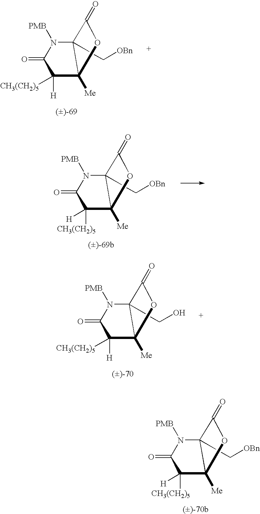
C12(C[OBn])N([PMB])C(=O)C([H])([CH3(CH2)5])C1([Me])OC2=O.C12(C[OBn])N([PMB])C(=O)C([CH3(CH2)5])([H])C1([Me])OC2=O.C12(CO)N([PMB])C(=O)C([H])([CH3(CH2)5])C1([Me])OC2=O.C12(C[OBn])N([PMB])C(=O)C([CH3(CH2)5])([H])C1([Me])OC2=O
